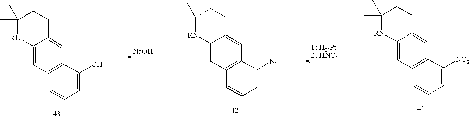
C12=C(C=C3C(=C1)[RN]C(C)(C)CC3)C(O)=CC=C2.[NaOH].C12=C(C=C3C(=C1)[RN]C(C)(C)CC3)C([N2+])=CC=C2.C12=C(C=C3C(=C1)[RN]C(C)(C)CC3)C([NO2])=CC=C2
